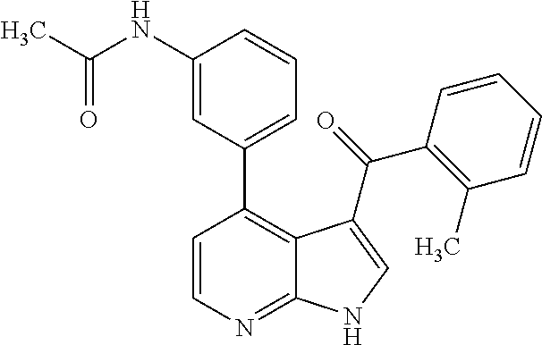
CC(NC1=CC(C2=C3C(=NC=C2)NC=C3C(=O)C2=C(C)C=CC=C2)=CC=C1)=O
